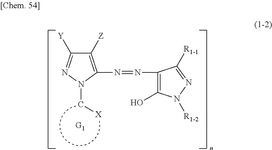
C1([Z])=C(N=NC2=C(O)N([R1-2])N=C2[R1-1])N(C[X])N=C1[Y]
